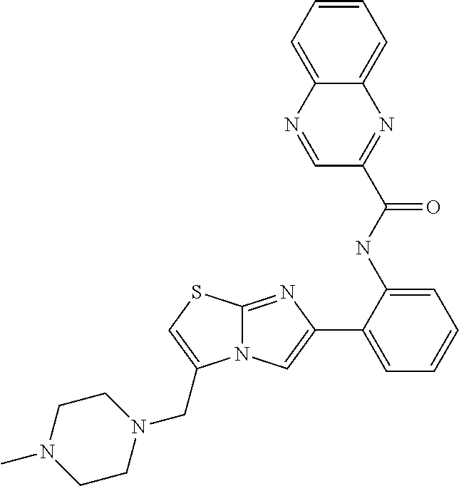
C1(NC(=O)C2=NC3=CC=CC=C3N=C2)=CC=CC=C1C1=CN2C(=N1)SC=C2CN1CCN(C)CC1
